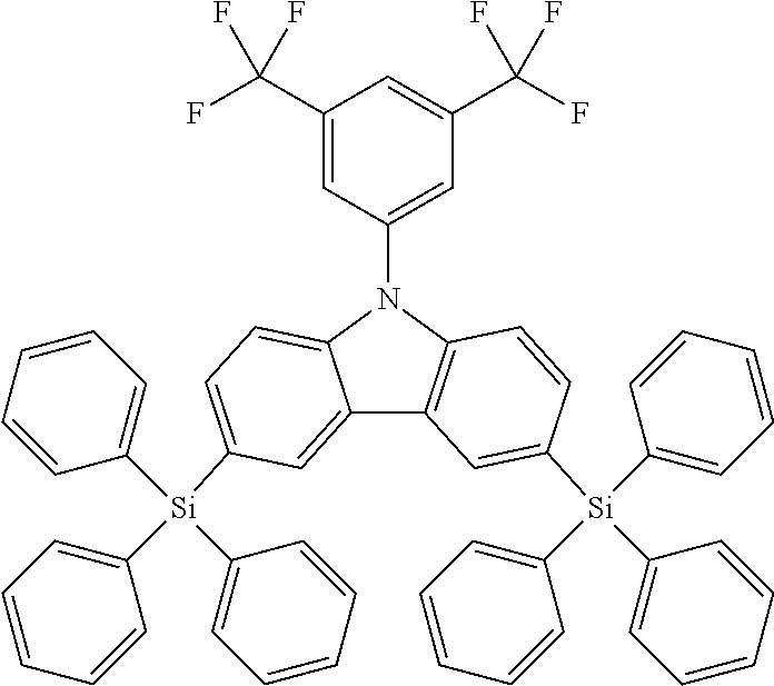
C12=CC([Si](C3=CC=CC=C3)(C3=CC=CC=C3)C3=CC=CC=C3)=CC=C1N(C1=CC(C(F)(F)F)=CC(C(F)(F)F)=C1)C1=C2C=C([Si](C2=CC=CC=C2)(C2=CC=CC=C2)C2=CC=CC=C2)C=C1
